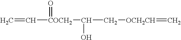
C(=C)[COCH2](=O)C(O)C[OCH2CH]=C
